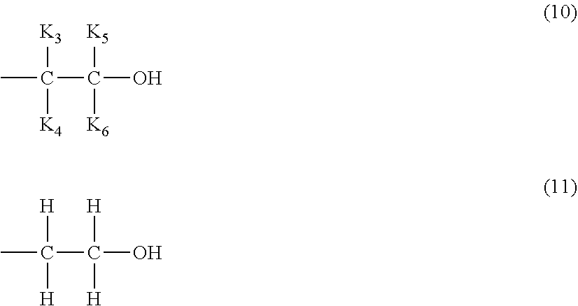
CC(C(O)([K5])[K6])([K3])[K4].CC(C(O)([H])[H])([H])[H]
